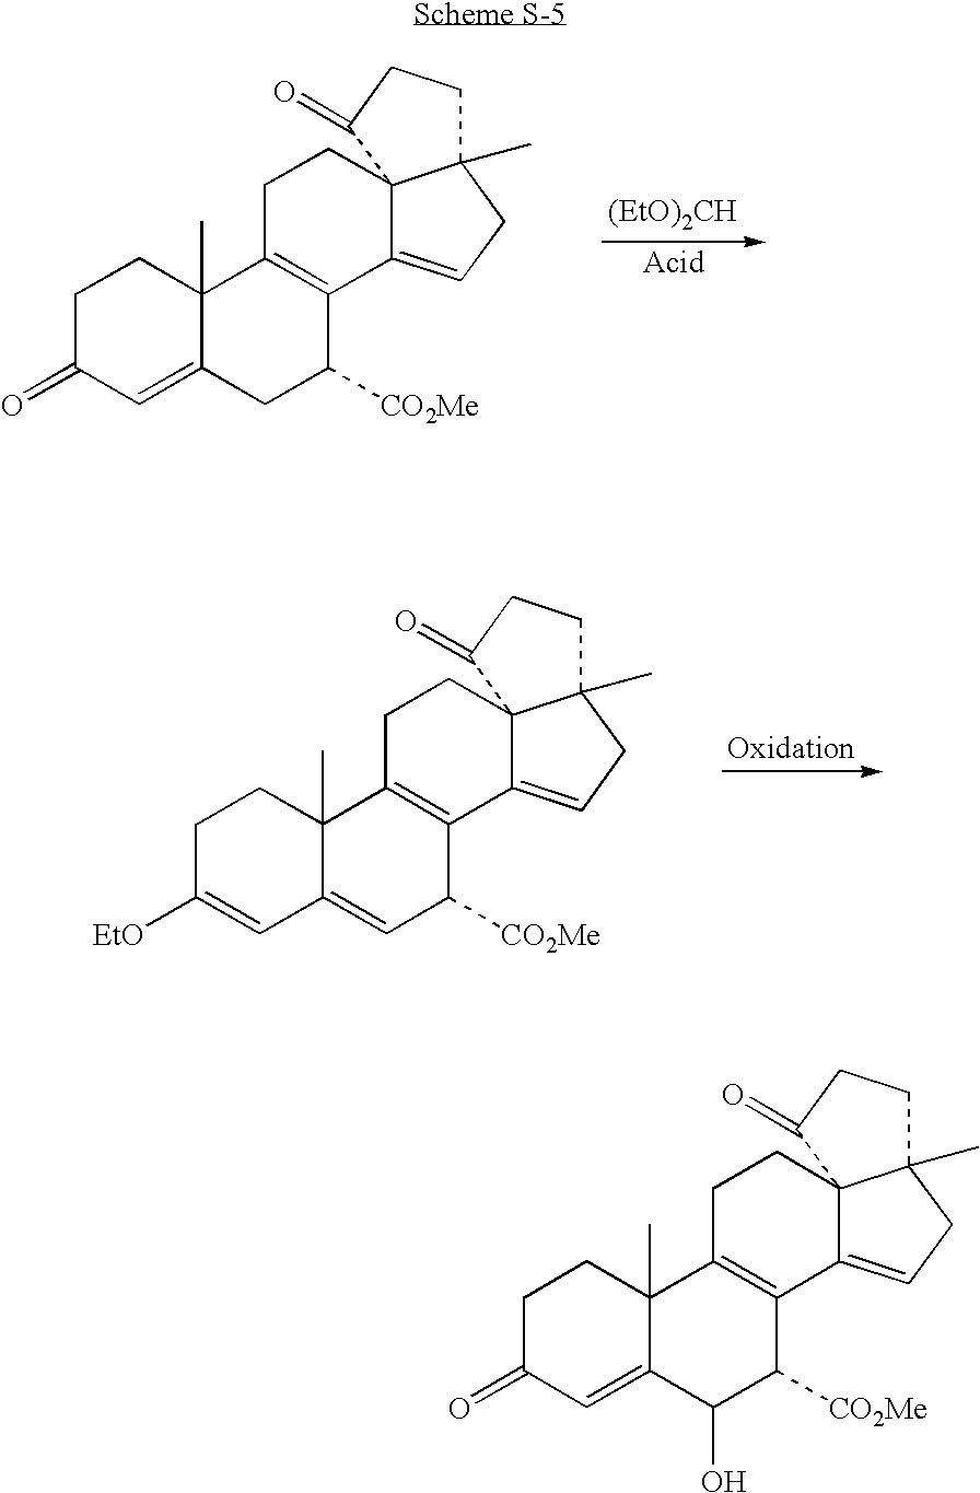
[(EtO)2CH].C1C(=O)C=C2C(C)(C1)C1=C(C([CO2Me])C2)C2=CCC3(C)C2(CC1)C(=O)CC3.C1C([EtO])=CC2=CC([CO2Me])C3=C(C2(C)C1)CCC12C3=CCC1(C)CCC2=O.C1C(=O)C=C2C(C)(C1)C1=C(C([CO2Me])C2O)C2=CCC3(C)C2(CC1)C(=O)CC3
